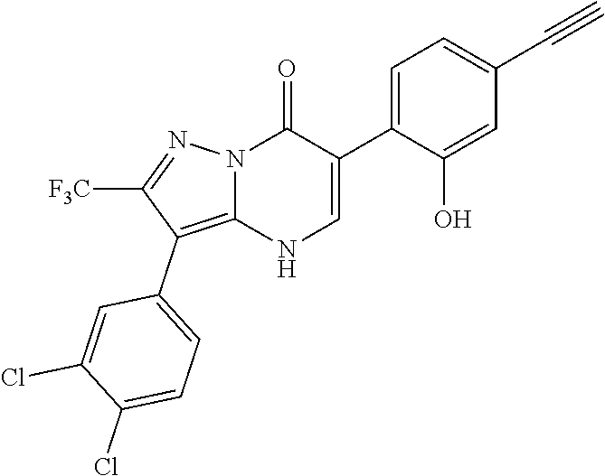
O=C1N2C(=C(C3=CC=C(Cl)C(Cl)=C3)C([F3C])=N2)NC=C1C1=CC=C(C#C)C=C1O
